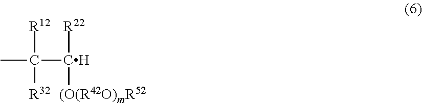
C([R12])([R32])(C([R22])[(O(R42O)mR52])C
